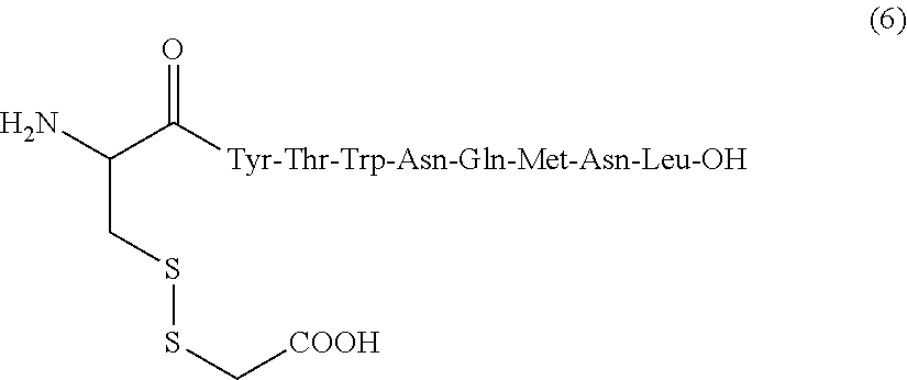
NC(C([Tyr-Thr-Trp-Asn-Gln-Met-Asn-Leu-OH])=O)CSSC[COOH]
